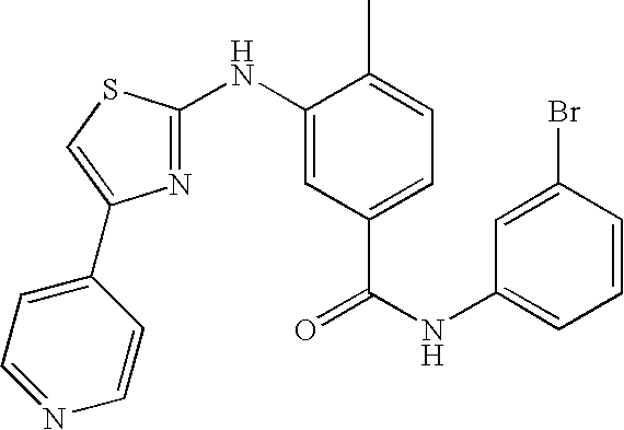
C1=C(Br)C=CC=C1NC(=O)C1=CC=C(C)C(NC2=NC(C3=CC=NC=C3)=CS2)=C1
